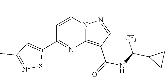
C12=C(C(=O)NC(C3CC3)[CF3])C=NN1C(C)=CC(C1=CC(C)=NS1)=N2
